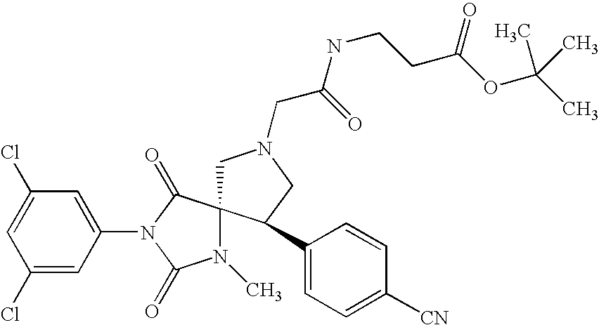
C1(Cl)=CC(N2C(=O)N(C)C3(C2=O)CN(CC(NCCC(OC(C)(C)C)=O)=O)CC3C2=CC=C([CN])C=C2)=CC(Cl)=C1
